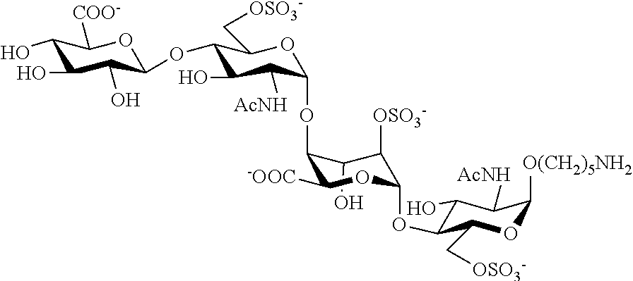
C1(O)C([OSO3-])C(OC2C(O)C([AcNH])C([O(CH2)5NH2])OC2C[OSO3-])OC([-OOC])C1OC1C([AcNH])C(O)C(OC2C(O)C(O)C(O)C([COO-])O2)C(C[OSO3-])O1
